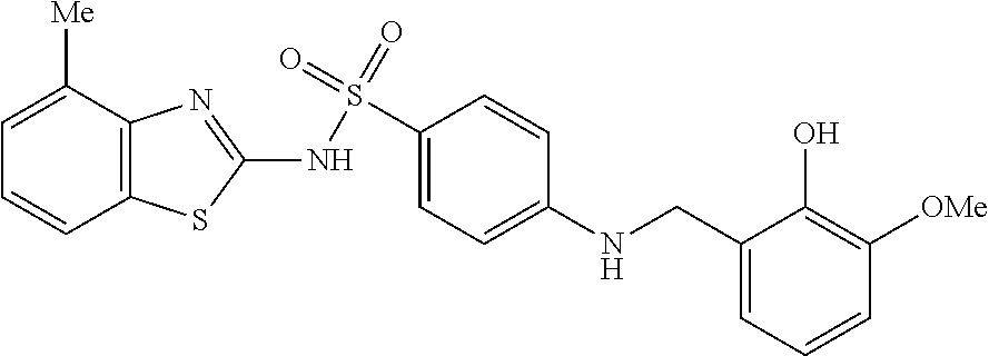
C1(CNC2=CC=C(S(NC3=NC4=C(S3)C=CC=C4[Me])(=O)=O)C=C2)=CC=CC([OMe])=C1O
